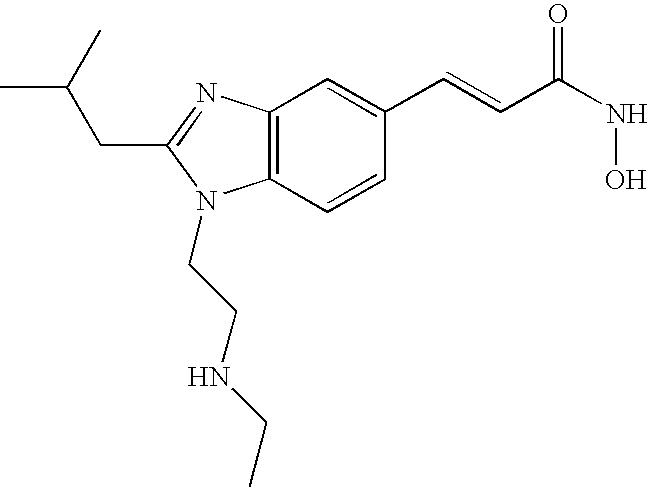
C12=C(N=C(CC(C)C)N1CCNCC)C=C(C=CC(NO)=O)C=C2
